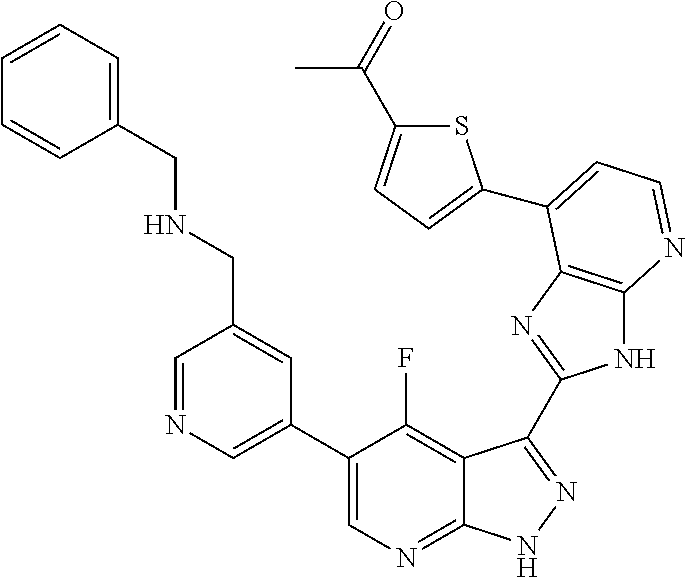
C1=NC=C(C2=CN=C3C(=C2F)C(C2=NC4=C(N2)N=CC=C4C2=CC=C(C(=O)C)S2)=NN3)C=C1CNCC1=CC=CC=C1
